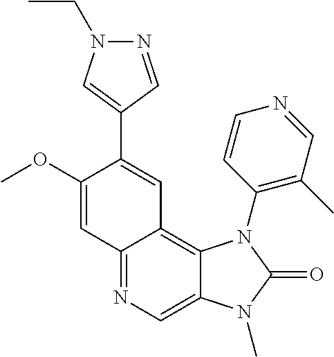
C12=NC=C3C(=C1C=C(C1=CN(CC)N=C1)C(OC)=C2)N(C1=C(C)C=NC=C1)C(=O)N3C
